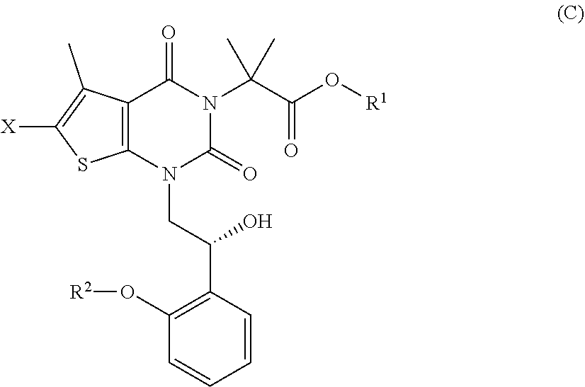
C1=CC(C(CN2C(=O)N(C(C(O[R1])=O)(C)C)C(=O)C3=C2SC([X])=C3C)O)=C(O[R2])C=C1
